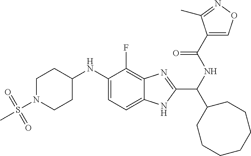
N(C1=CC=C2C(=C1F)N=C(C(NC(C1=CON=C1C)=O)C1CCCCCCC1)N2)C1CCN(S(C)(=O)=O)CC1
